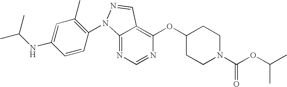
C12=NC=NC(OC3CCN(C(OC(C)C)=O)CC3)=C1C=NN2C1=C(C)C=C(NC(C)C)C=C1
